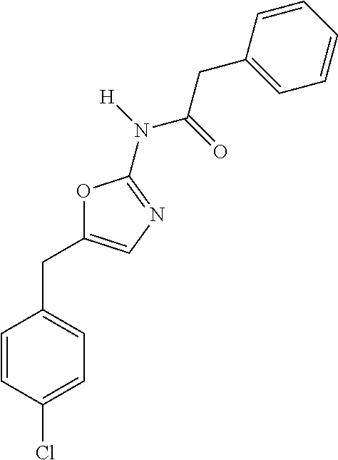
O1C(CC2=CC=C(Cl)C=C2)=CN=C1N([H])C(=O)CC1=CC=CC=C1
